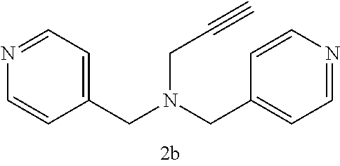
C1(CN(CC2=CC=NC=C2)CC#C)=CC=NC=C1
